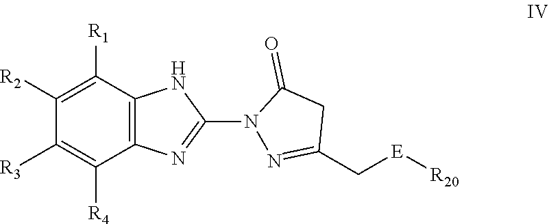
C1([R2])=C([R1])C2=C(C([R4])=C1[R3])N=C(N1N=C(C[E][R20])CC1=O)N2
